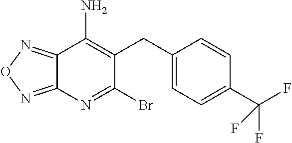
C1(CC2=C(N)C3=NON=C3N=C2Br)=CC=C(C(F)(F)F)C=C1
